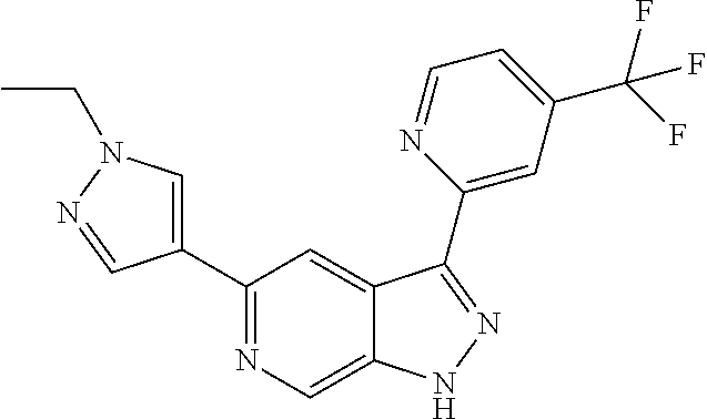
C1(C2=CN(CC)N=C2)=NC=C2C(=C1)C(C1=CC(C(F)(F)F)=CC=N1)=NN2
